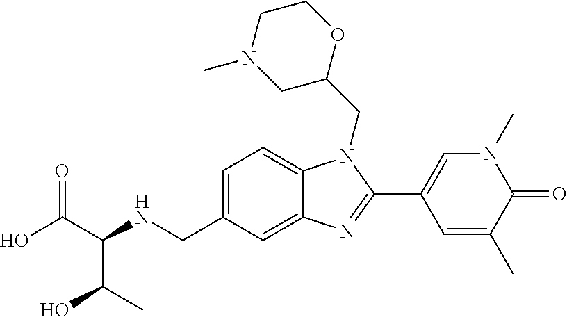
OC(C(NCC1=CC=C2C(=C1)N=C(C1=CN(C)C(=O)C(C)=C1)N2CC1OCCN(C)C1)C(C)O)=O
